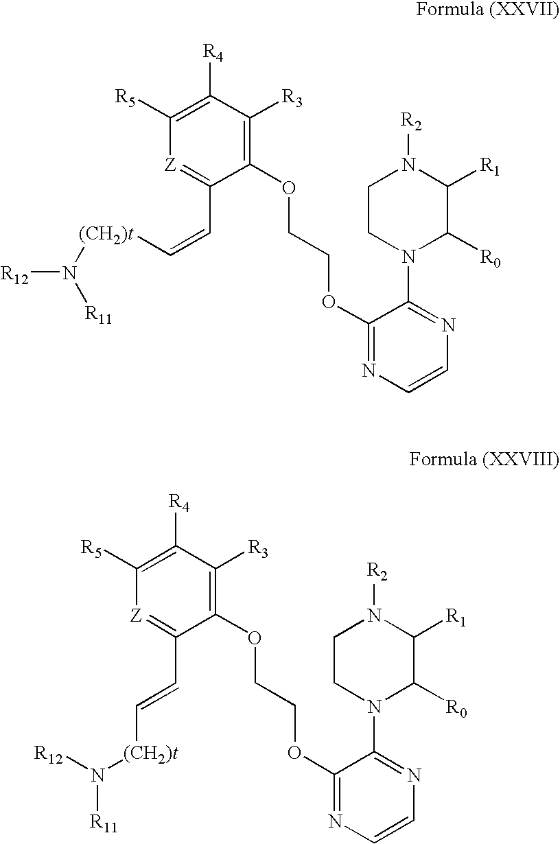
C1(OCCOC2=NC=CN=C2N2C([R0])C([R1])N([R2])CC2)=C([R3])C([R4])=C([R5])[Z]=C1C=C[(CH2)t]N([R11])[R12].C1(OCCOC2=NC=CN=C2N2C([R0])C([R1])N([R2])CC2)=C([R3])C([R4])=C([R5])[Z]=C1C=C[(CH2)t]N([R12])[R11]
